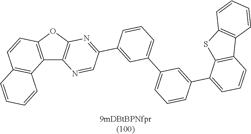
C12=C(OC3=C1N=CC(C1=CC(C4=CC=CC(C5=CC=CC6=C5SC5=C6C=CC=C5)=C4)=CC=C1)=N3)C=CC1=C2C=CC=C1
